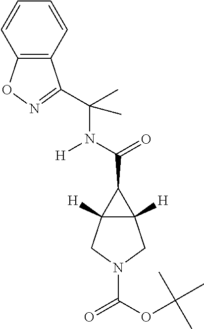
C12=C(C=CC=C1)ON=C2C(C)(N(C(=O)C1C2([H])C1([H])CN(C(OC(C)(C)C)=O)C2)[H])C
